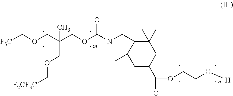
[F3C]COCC(COC(NCC1C(C)CC(C(OCCO[H])=O)CC1(C)C)=O)(COC[F2CF3C])C
